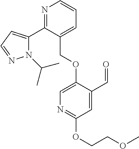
N1(C(C)C)C(C2=NC=CC=C2COC2=CN=C(OCCOC)C=C2C=O)=CC=N1
